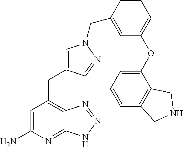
C1=C(N)N=C2C(=C1CC1=CN(CC3=CC(OC4=CC=CC5=C4CNC5)=CC=C3)N=C1)N=NN2
